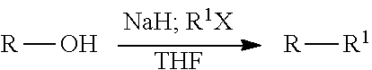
[THF].[R]O.[R][R1]
